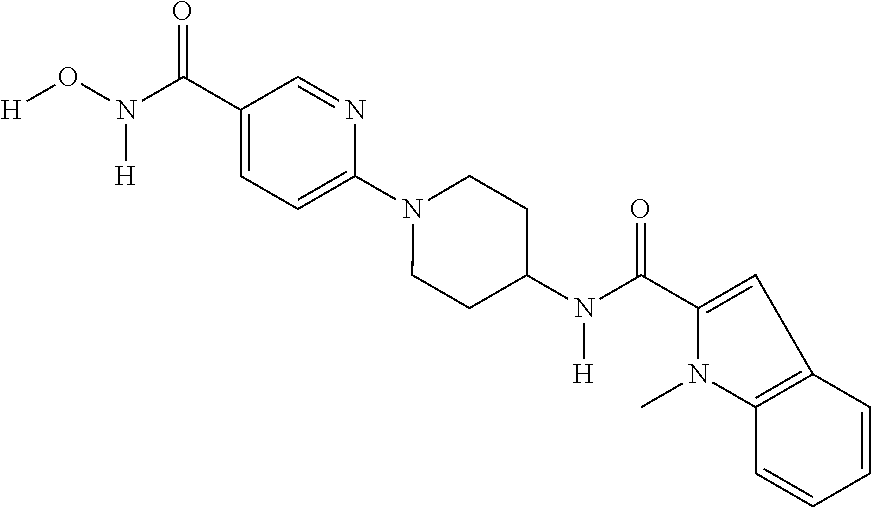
C1(C(N(O[H])[H])=O)=CC=C(N2CCC(N(C(=O)C3=CC4=C(N3C)C=CC=C4)[H])CC2)N=C1
